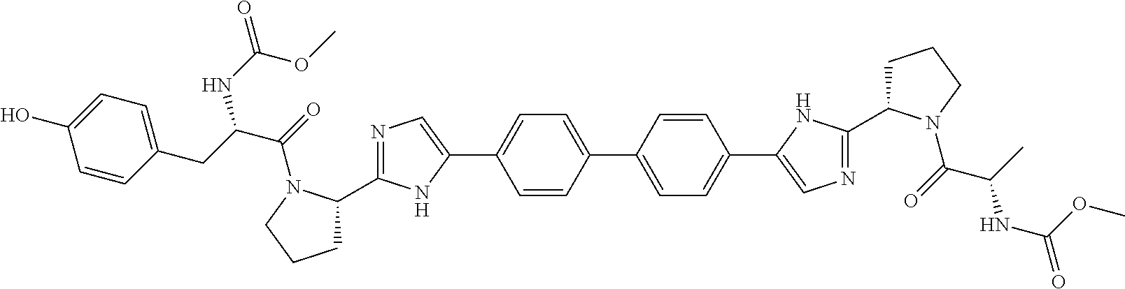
C1=CC(C2=CC=C(C3=CN=C(C4CCCN4C(=O)C(C)NC(=O)OC)N3)C=C2)=CC=C1C1=CN=C(C2CCCN2C(=O)C(NC(OC)=O)CC2=CC=C(O)C=C2)N1
